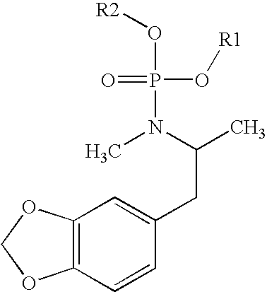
C12=C(OCO1)C=C(CC(C)N(C)P(=O)(O[R1])O[R2])C=C2
